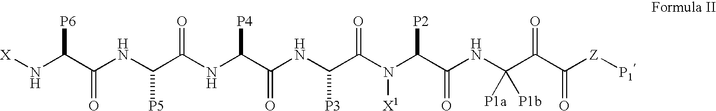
N(C(C(NC(C(NC(C(NC(C(N(C([P2])C(NC(C(C([Z][P1])=O)=O)([P1a])[P1b])=O)[X1])=O)[P3])=O)[P4])=O)[P5])=O)[P6])[X]
